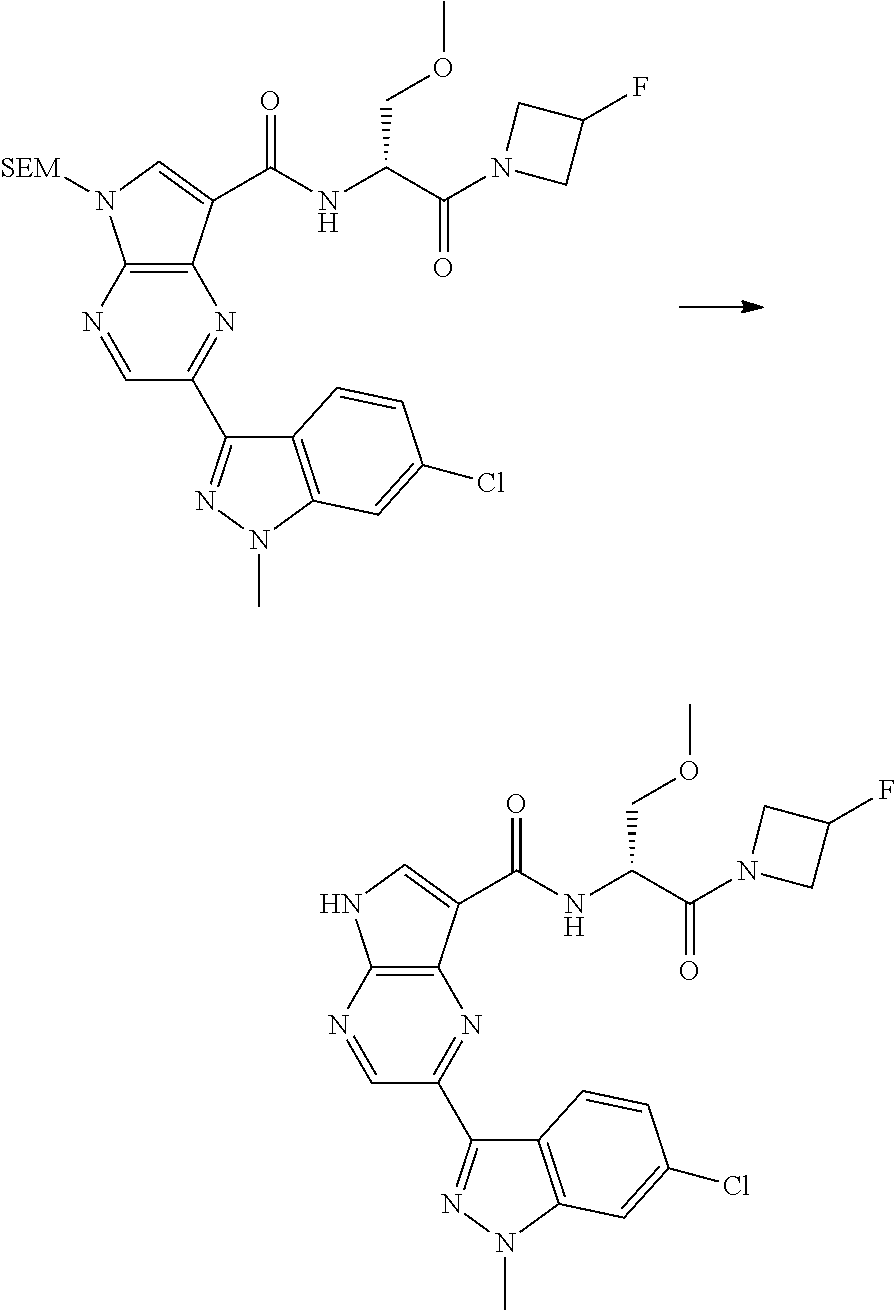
C12=C(N=CC(C3=NN(C)C4=C3C=CC(Cl)=C4)=N1)N([SEM])C=C2C(NC(C(N1CC(F)C1)=O)COC)=O.C12=C(N=CC(C3=NN(C)C4=C3C=CC(Cl)=C4)=N1)NC=C2C(NC(C(N1CC(F)C1)=O)COC)=O
